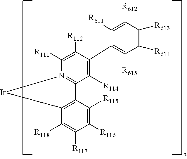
[Ir]1N2=C(C([R114])=C(C3=C([R615])C([R614])=C([R613])C([R612])=C3[R611])C([R112])=C2[R111])C2=C1C([R118])=C([R117])C([R116])=C2[R115]
